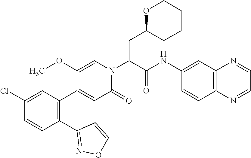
C1(OC)=CN(C(C(=O)NC2=CC3=C(C=C2)N=CC=N3)CC2CCCCO2)C(=O)C=C1C1=C(C2=NOC=C2)C=CC(Cl)=C1
